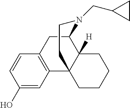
C1(O)=CC2=C(C=C1)CC1C3([H])C2(CCCC3)CCN1CC1CC1
